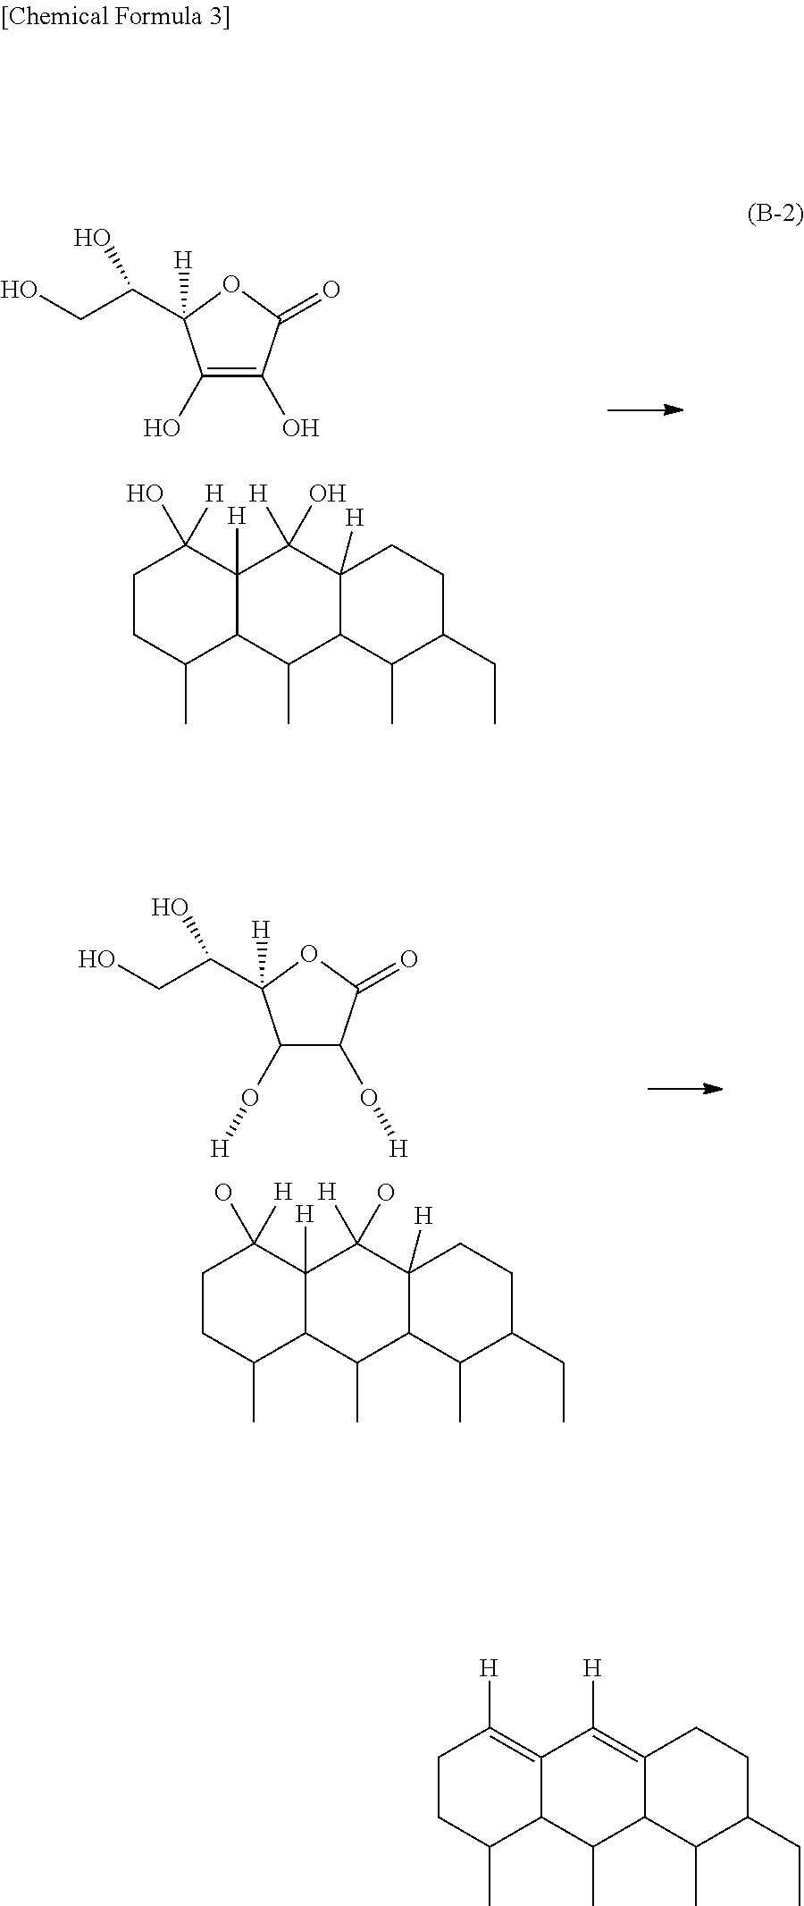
C1(O)=C(O)C(=O)OC1(C(CO)O)[H].C1CC(C)C2C([H])(C1(O)[H])C([H])(O)C1([H])C(C2C)C(C)C(CC)CC1.C1(O[H])C(O[H])C(=O)OC1(C(CO)O)[H].C1CC(C)C2C([H])(C1(O)[H])C([H])(O)C1([H])C(C2C)C(C)C(CC)CC1.C1CC(C)C2C(=C1[H])C([H])=C1C(C2C)C(C)C(CC)CC1
